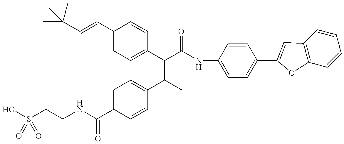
OS(CCNC(C1=CC=C(C(C(C(=O)NC2=CC=C(C3=CC4=C(C=CC=C4)O3)C=C2)C2=CC=C(C=CC(C)(C)C)C=C2)C)C=C1)=O)(=O)=O
